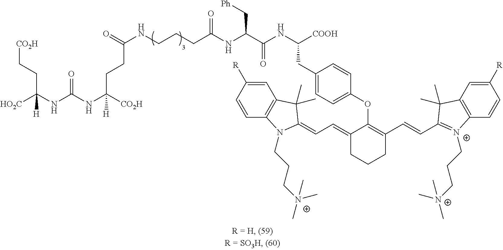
[HO2C]C(NC(NC([CO2H])(CCC(NCCCC(NC(C(NC([COOH])CC1=CC=C(OC2=C(C=CC3=[N+](CCC[N+](C)(C)C)C4=C(C=C([R])C=C4)C3(C)C)CCCC2=CC=C2N(CCC[N+](C)(C)C)C3=C(C=C([R])C=C3)C2(C)C)C=C1)=O)C[Ph])=O)=O)[H])=O)(CC[CO2H])[H]
